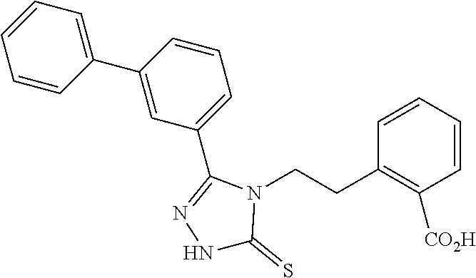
C1=CC(C2=CC(C3=NNC(=S)N3CCC3=C([CO2H])C=CC=C3)=CC=C2)=CC=C1
